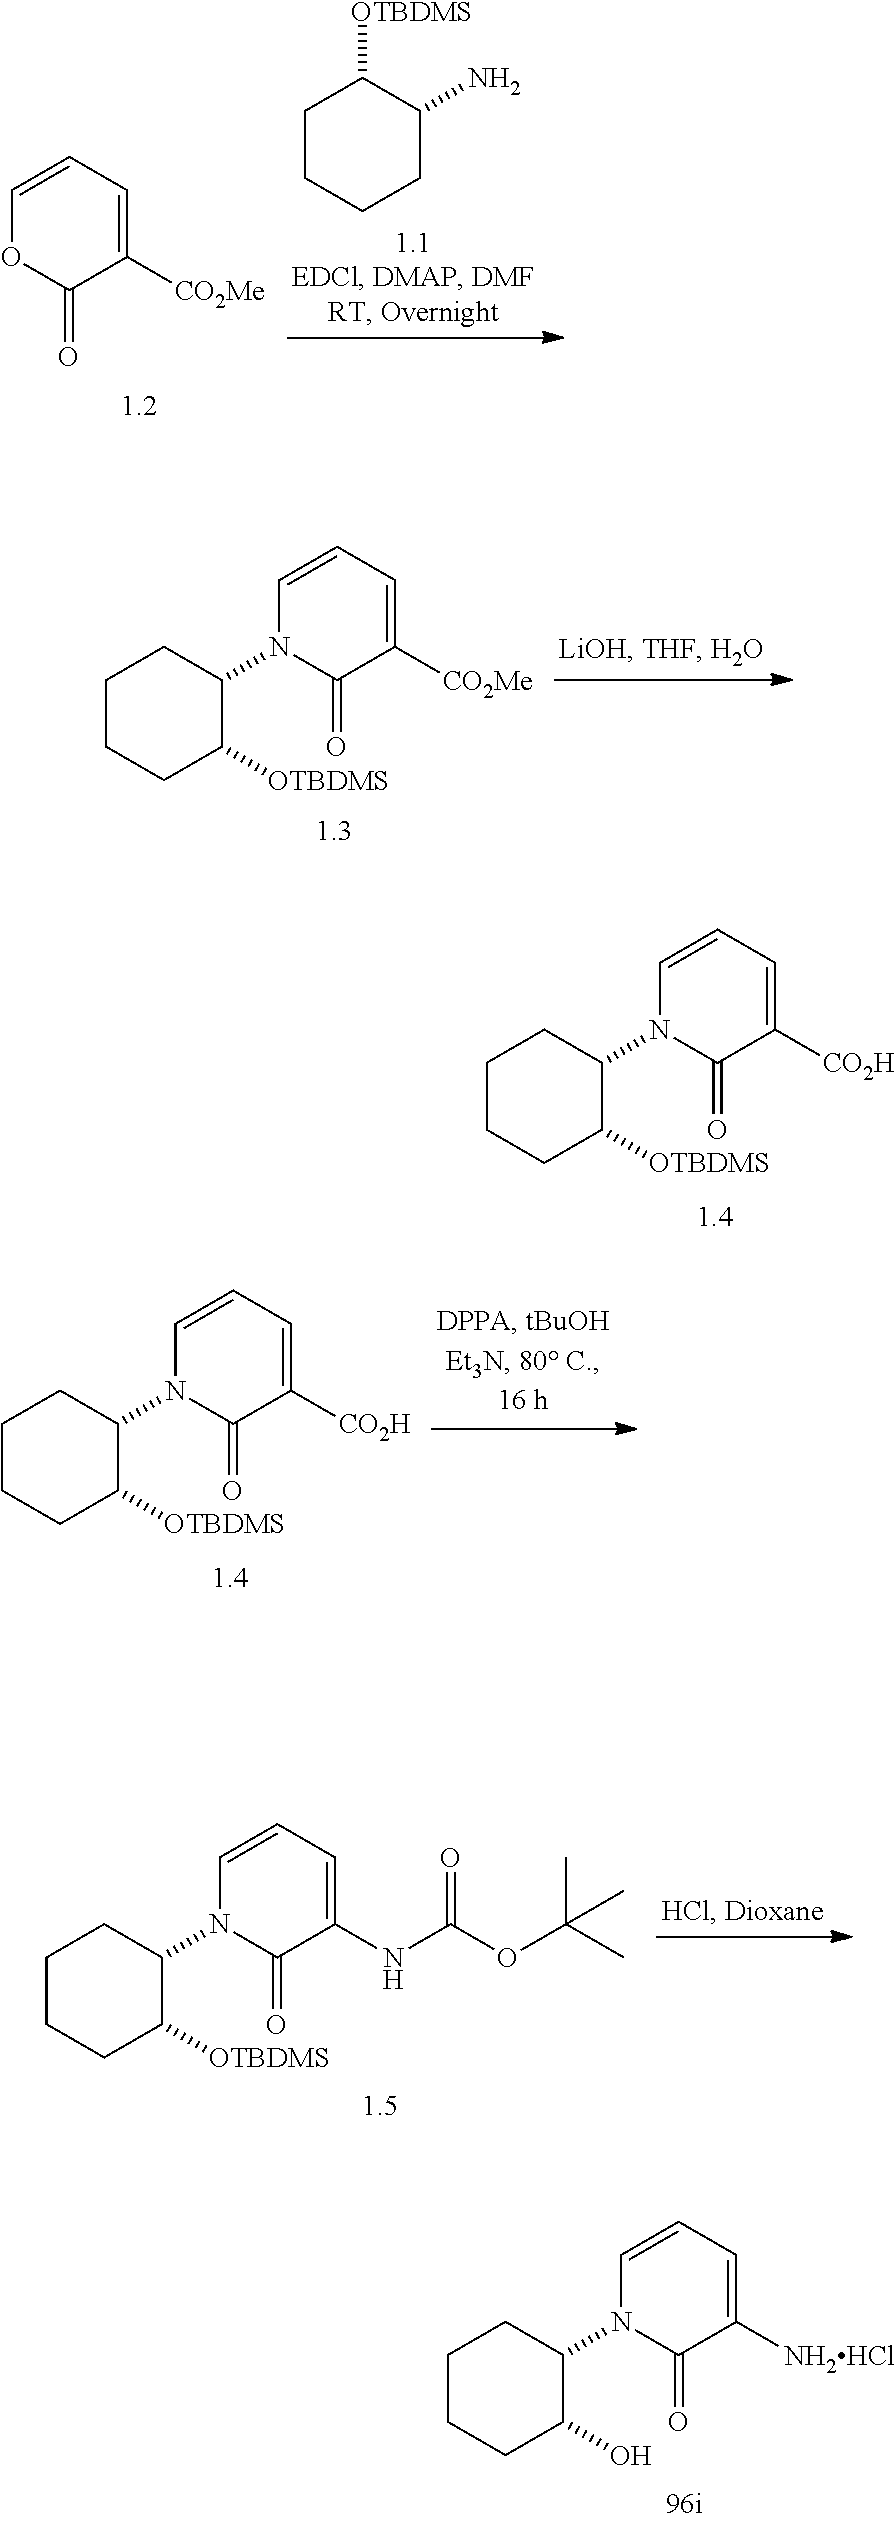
C1=CC=C([NH2HCl])C(=O)N1C1CCCCC1O.C1=CC=C([CO2Me])C(=O)N1C1CCCCC1[OTBDMS].C1=CC=C([CO2H])C(=O)N1C1CCCCC1[OTBDMS].C1=CC=C(NC(OC(C)(C)C)=O)C(=O)N1C1CCCCC1[OTBDMS].C1=CC=C([CO2H])C(=O)N1C1CCCCC1[OTBDMS].C1=CC=C([CO2Me])C(=O)O1.C1CCCC(N)C1[OTBDMS]
